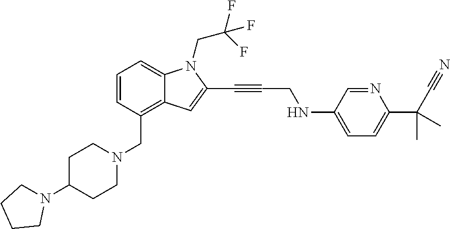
C1=CC(CN2CCC(N3CCCC3)CC2)=C2C(=C1)N(CC(F)(F)F)C(C#CCNC1=CC=C(C(C#N)(C)C)N=C1)=C2
